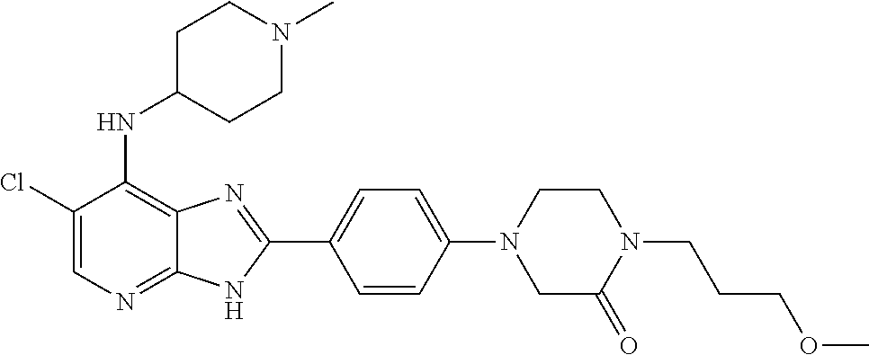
C1(Cl)=CN=C2C(=C1NC1CCN(C)CC1)N=C(C1=CC=C(N3CCN(CCCOC)C(=O)C3)C=C1)N2
